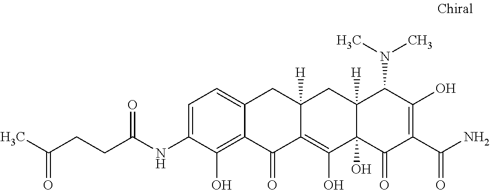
C1=C(NC(CCC(C)=O)=O)C(O)=C2C(=C1)CC1([H])C(=C(O)C3(O)C([H])(C1)C(N(C)C)C(O)=C(C(N)=O)C3=O)C2=O
